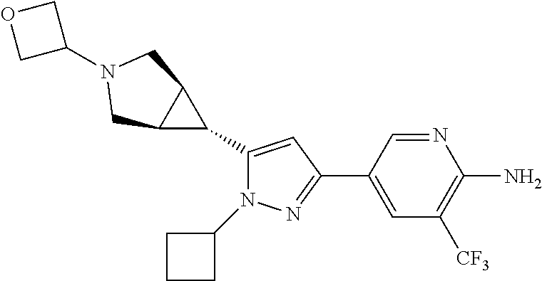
C1(C2C3C2CN(C2COC2)C3)=CC(C2=CC([CF3])=C(N)N=C2)=NN1C1CCC1
